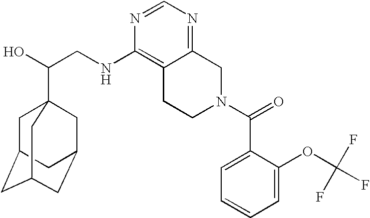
C(CNC1=C2C(=NC=N1)CN(C(=O)C1=CC=CC=C1OC(F)(F)F)CC2)(O)C12CC3CC(CC(C1)C3)C2
